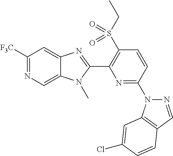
C1([F3C])=NC=C2C(=C1)N=C(C1=C(S(CC)(=O)=O)C=CC(N3N=CC4=C3C=C(Cl)C=C4)=N1)N2C
